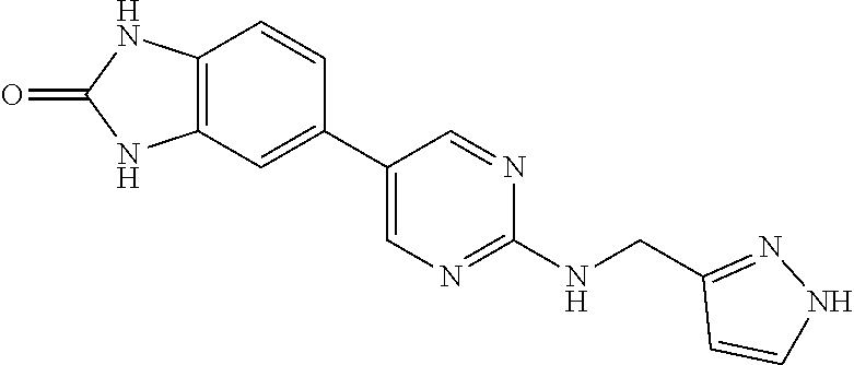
C12=C(C=CC(C3=CN=C(NCC4=NNC=C4)N=C3)=C1)NC(=O)N2
